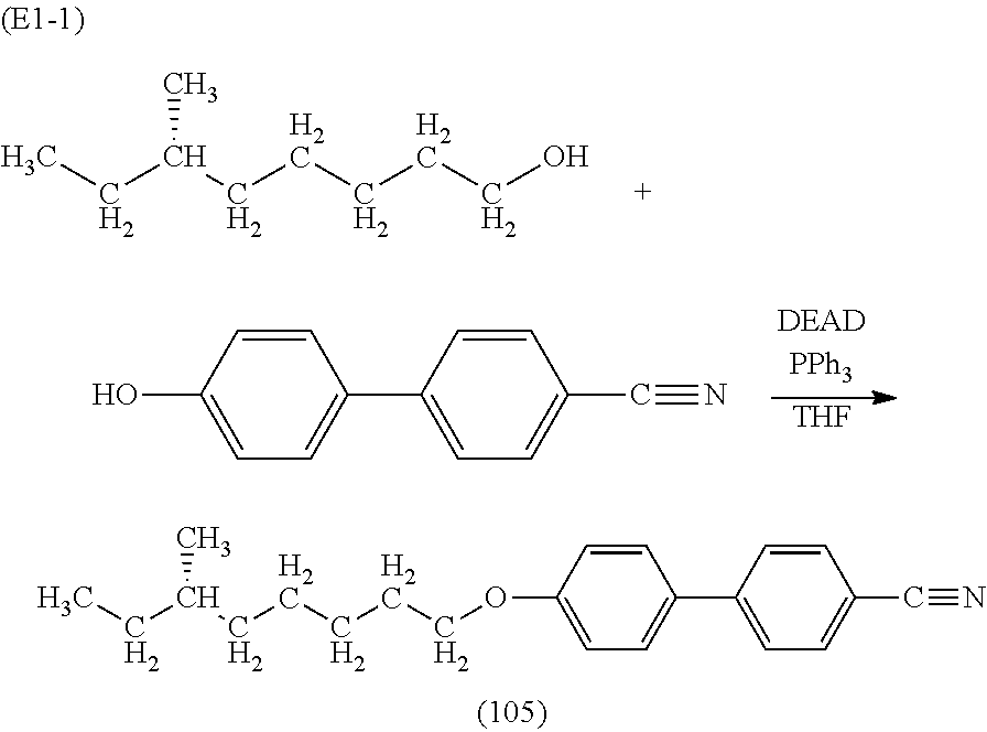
C(C(CCCCCO)C)C.C1=CC(O)=CC=C1C1=CC=C(C#N)C=C1.[THF].C(C(CCCCCOC1=CC=C(C2=CC=C(C#N)C=C2)C=C1)C)C
